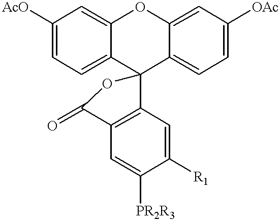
C1([AcO])=CC=C2C(=C1)OC1=CC([OAc])=CC=C1C21C2=C(C=C([PR2R3])C([R1])=C2)C(=O)O1
